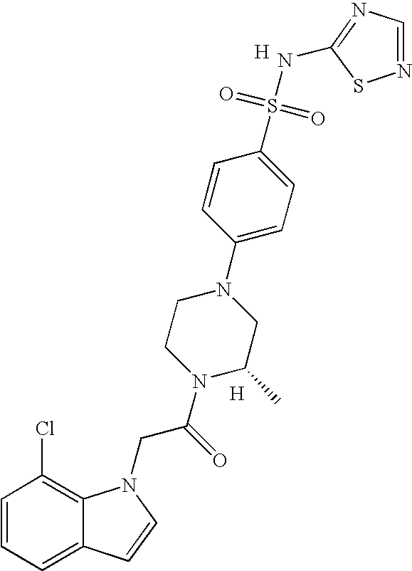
C1=CC=C2C(=C1Cl)N(CC(N1C(C)CN(C3=CC=C(S(=O)(=O)NC4=NC=NS4)C=C3)CC1)=O)C=C2.[H].[H]
